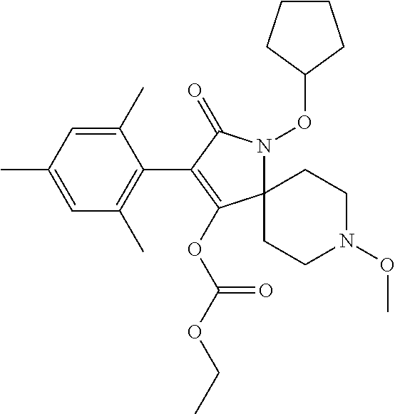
C12(N(OC3CCCC3)C(=O)C(C3=C(C)C=C(C)C=C3C)=C1OC(OCC)=O)CCN(OC)CC2
